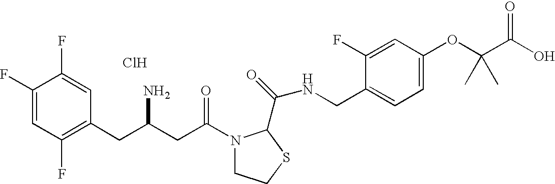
Cl.C1(F)=CC(F)=C(CC(CC(=O)N2CCSC2C(=O)NCC2=CC=C(OC(C(O)=O)(C)C)C=C2F)N)C=C1F
